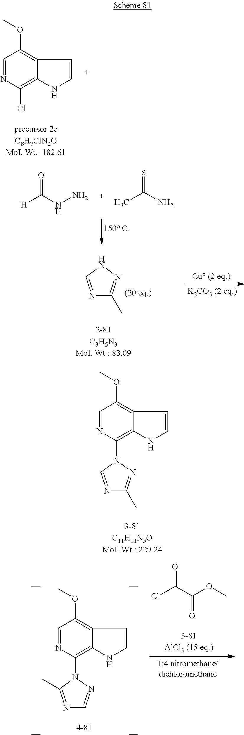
C1=NC(Cl)=C2C(=C1OC)C=CN2.[H]C(NN)=O.CC(N)=S.N1=CNN=C1C.C1=NC(N2C=NC(C)=N2)=C2C(=C1OC)C=CN2.ClC(C(OC)=O)=O.C1=NC(N2C(C)=NC=N2)=C2C(=C1OC)C=CN2
